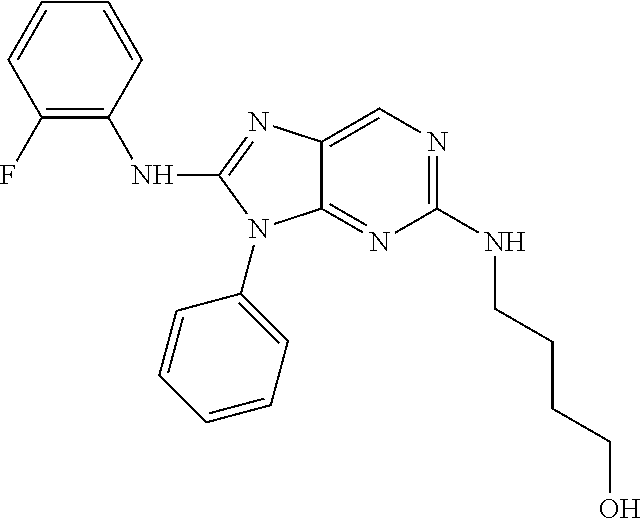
C1(F)=C(NC2=NC3=CN=C(NCCCCO)N=C3N2C2=CC=CC=C2)C=CC=C1
